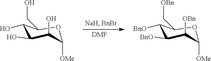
[OMe]C1C(O)C(O)C(O)C(CO)O1.[DMF].[OMe]C1C([OBn])C([BnO])C([BnO])C(C[OBn])O1
